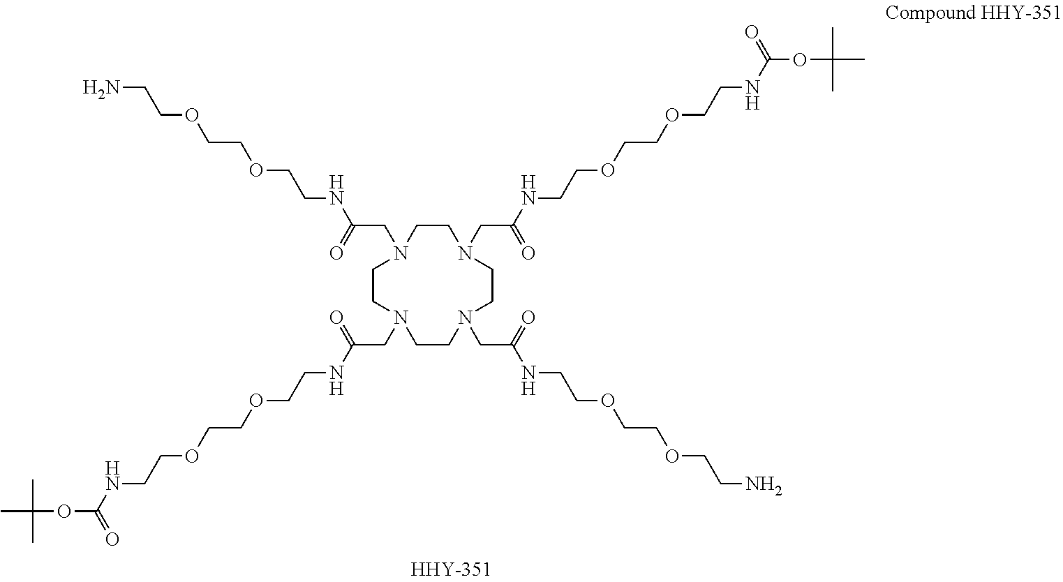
C1CN(CC(NCCOCCOCCNC(OC(C)(C)C)=O)=O)CCN(CC(NCCOCCOCCN)=O)CCN(CC(NCCOCCOCCNC(OC(C)(C)C)=O)=O)CCN1CC(NCCOCCOCCN)=O
